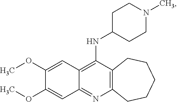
C12=C(N=C3C(=C1NC1CCN(C)CC1)C=C(OC)C(OC)=C3)CCCCC2
